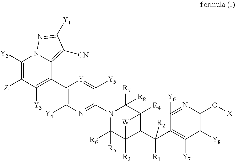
[Y2]C1=C([Z])C([Y3])=C(C2=C([Y4])N=C(N3C([R7])([R8])C4([R4])C(C(C5=C([Y7])C([Y8])=C(O[X])N=C5[Y6])([R1])[R2])C([R3])(C3([R5])[R6])[W]4)C([Y5])=[Y]2)C2=C([CN])C([Y1])=NN12
